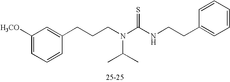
C1([H3CO])=CC=CC(CCCN(C(=S)NCCC2=CC=CC=C2)C(C)C)=C1
